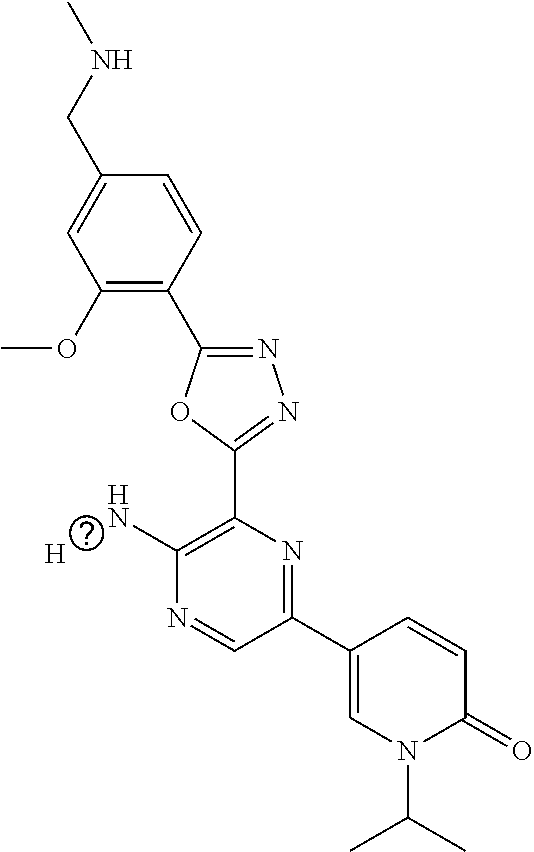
C1(OC)=C(C2=NN=C(C3=C(N)N=CC(C4=CN(C(C)C)C(=O)C=C4)=N3)O2)C=CC(CNC)=C1.[H]
